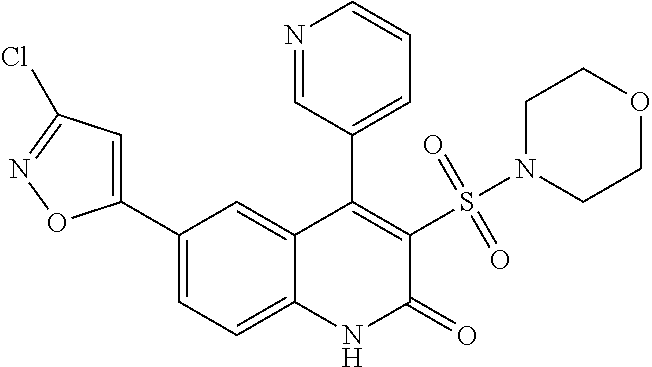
C1(C2=CC(Cl)=NO2)=CC=C2C(=C1)C(C1=CC=CN=C1)=C(S(N1CCOCC1)(=O)=O)C(=O)N2
